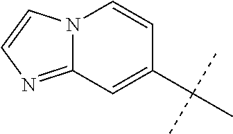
N12C(=NC=C1)C=C(C(C)(C)C)C=C2
